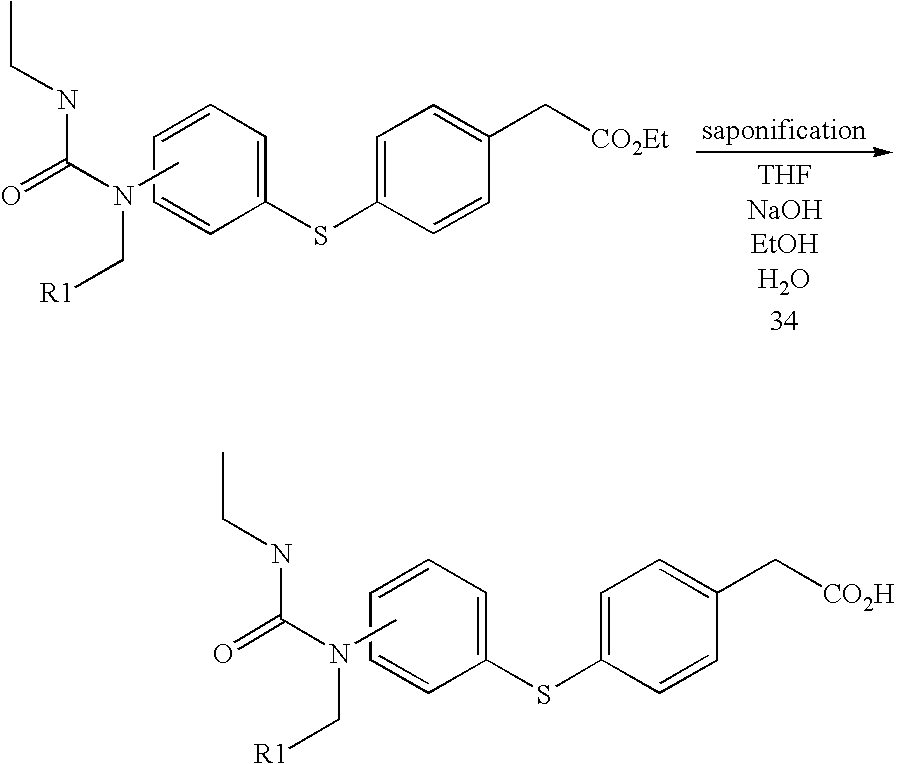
C1=CC=C(SC2=CC=C(C[CO2H])C=C2)C=C1.CCNC(=O)N(C)C[R1].C1=CC=C(SC2=CC=C(C[CO2Et])C=C2)C=C1.CCNC(=O)N(C)C[R1]
